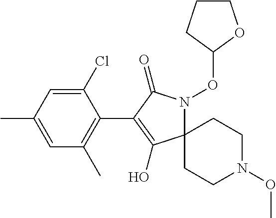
C1(Cl)=CC(C)=CC(C)=C1C1=C(O)C2(N(OC3OCCC3)C1=O)CCN(OC)CC2
